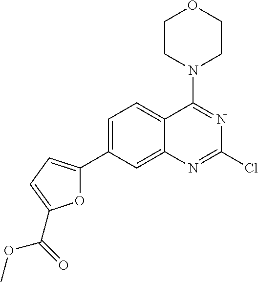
C12=CC(C3=CC=C(C(=O)OC)O3)=CC=C1C(N1CCOCC1)=NC(Cl)=N2
